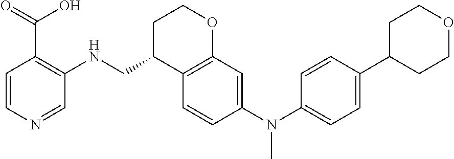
C1=CN=CC(NCC2C3=C(OCC2)C=C(N(C2=CC=C(C4CCOCC4)C=C2)C)C=C3)=C1C(=O)O
